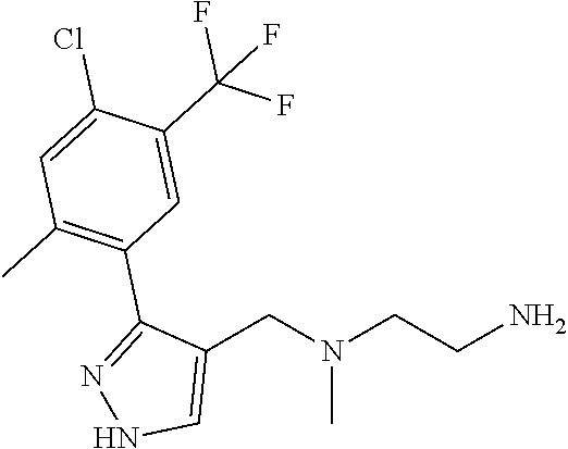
C1(CN(CCN)C)=CNN=C1C1=C(C)C=C(Cl)C(C(F)(F)F)=C1
